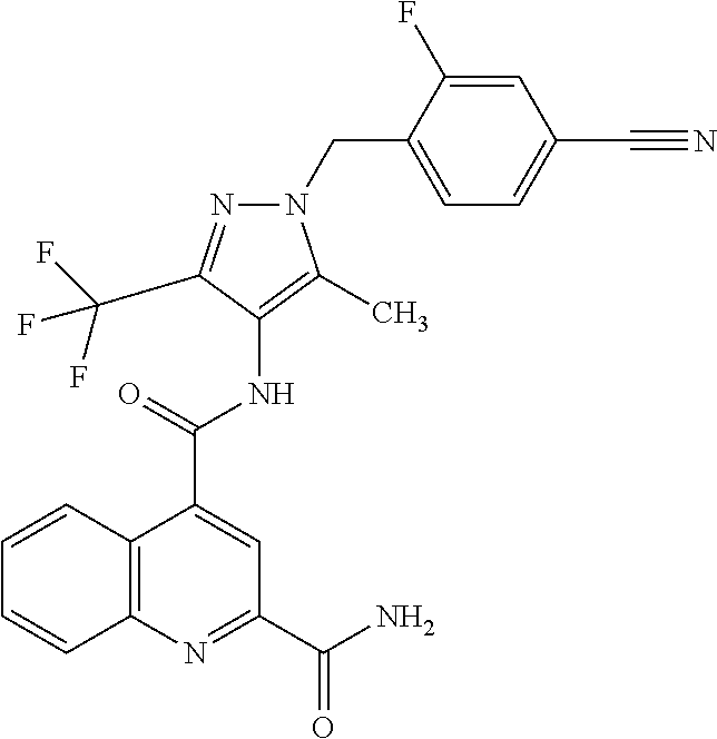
C1(CN2N=C(C(F)(F)F)C(NC(C3=CC(C(N)=O)=NC4=C3C=CC=C4)=O)=C2C)=CC=C(C#N)C=C1F
